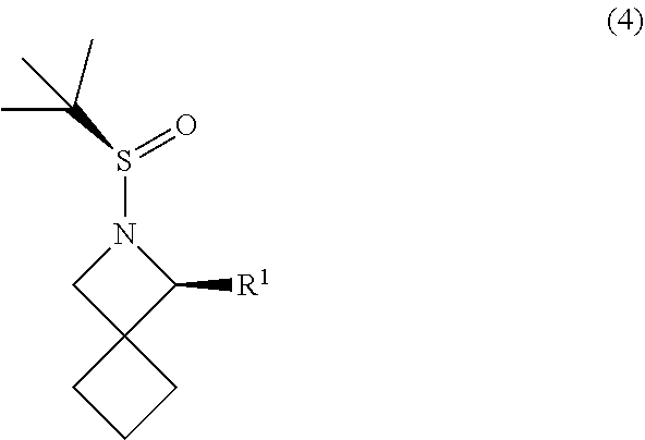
N1(S(=O)C(C)(C)C)CC2(C1[R1])CCC2
